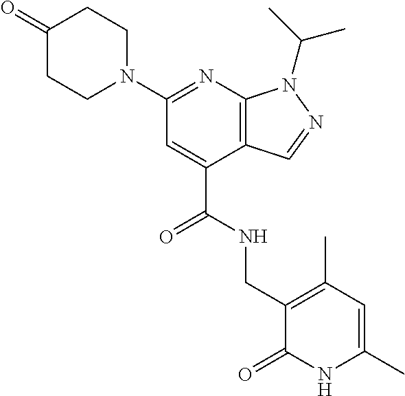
C1(=O)CCN(C2=NC3=C(C(C(NCC4=C(C)C=C(C)NC4=O)=O)=C2)C=NN3C(C)C)CC1
